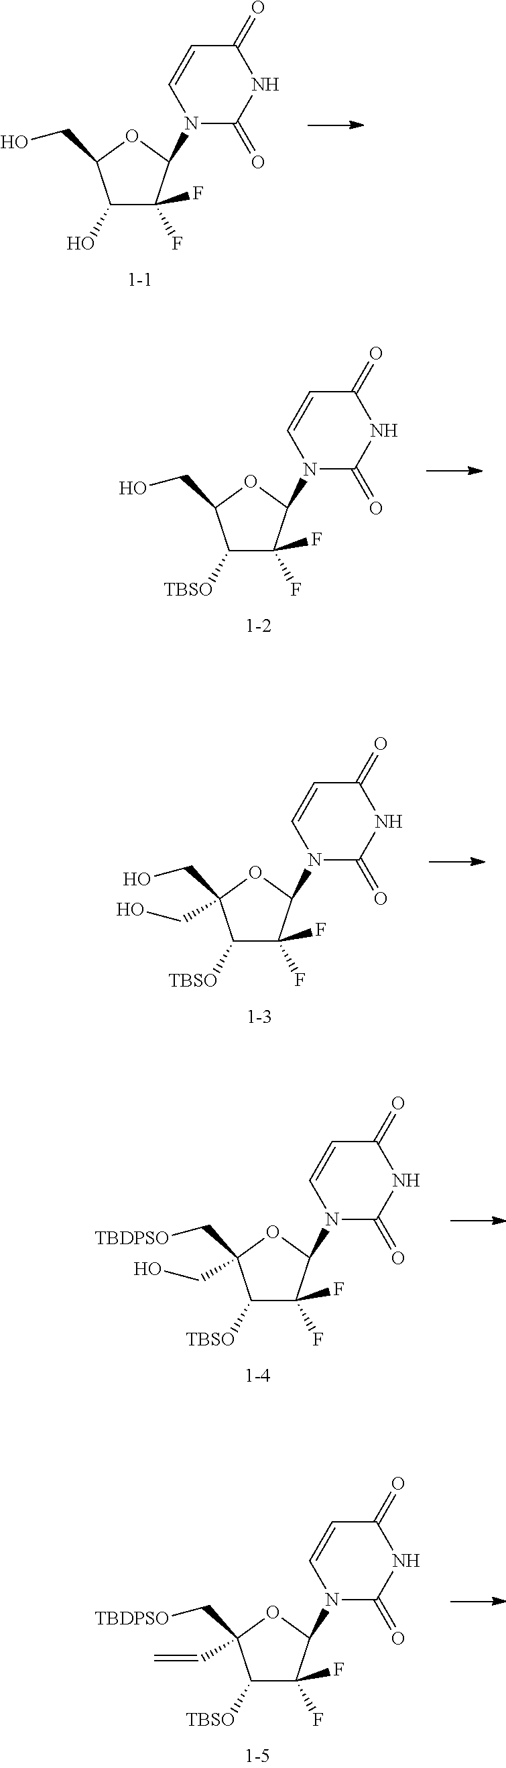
C1(O)C(F)(F)C(N2C(=O)NC(=O)C=C2)OC1CO.C1([TBSO])C(F)(F)C(N2C(=O)NC(=O)C=C2)OC1(C[TBDPSO])C=C.C1([TBSO])C(F)(F)C(N2C(=O)NC(=O)C=C2)OC1CO.C1([TBSO])C(F)(F)C(N2C(=O)NC(=O)C=C2)OC1(CO)CO.C1([TBSO])C(F)(F)C(N2C(=O)NC(=O)C=C2)OC1(C[TBDPSO])CO
